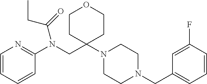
C1=CC=CC(N(CC2(N3CCN(CC4=CC=CC(F)=C4)CC3)CCOCC2)C(=O)CC)=N1
